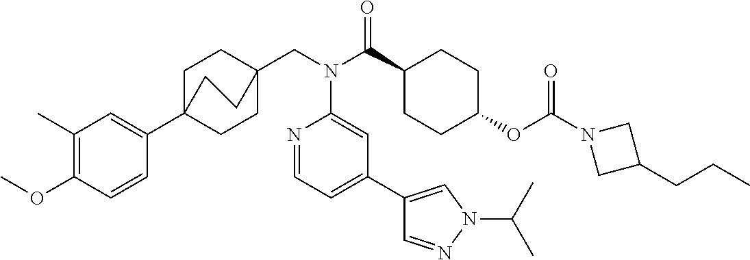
C1(C)=C(OC)C=CC(C23CCC(CN(C(C4CCC(OC(N5CC(CCC)C5)=O)CC4)=O)C4=CC(C5=CN(C(C)C)N=C5)=CC=N4)(CC2)CC3)=C1
